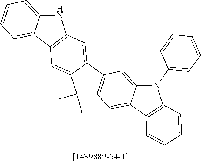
C12=CC=CC=C1C1=C(N2)C=C2C(=C1)C(C)(C)C1=C2C=C2C(=C1)C1=C(N2C2=CC=CC=C2)C=CC=C1
